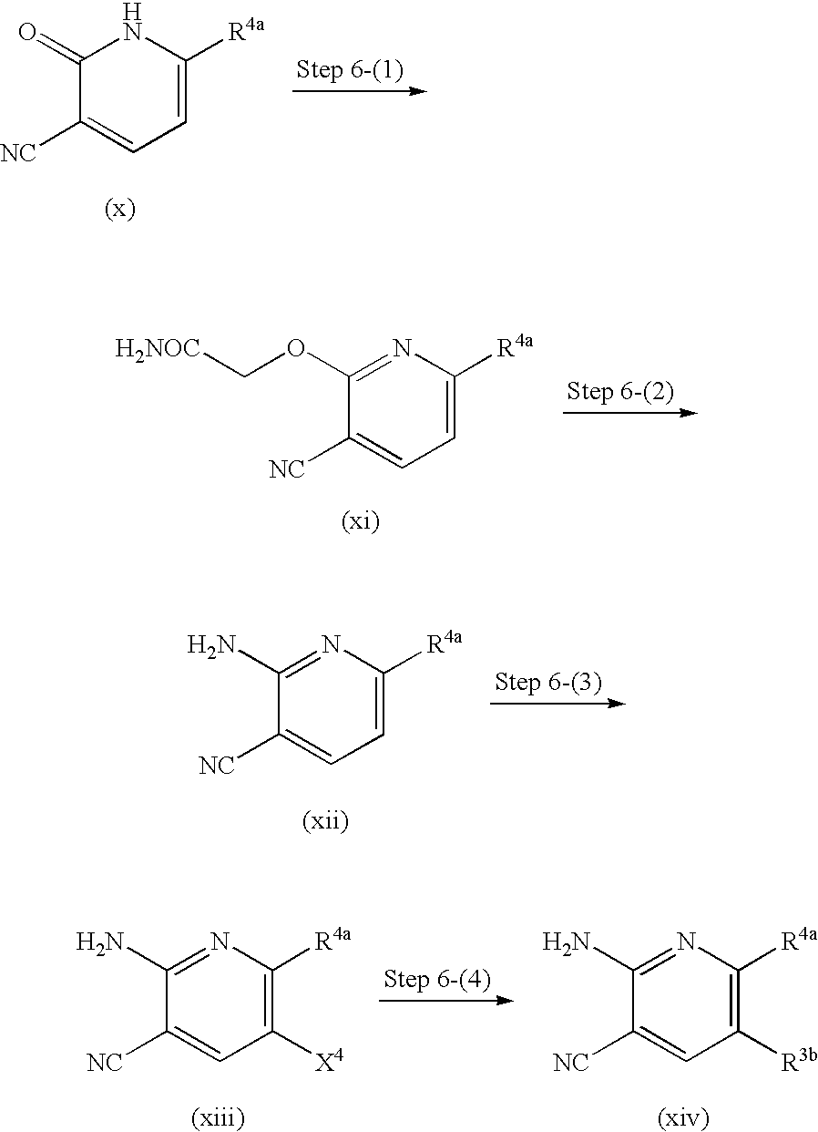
C1(=O)C([NC])=CC=C([R4a])N1.N1=C(OC[H2NOC])C([NC])=CC=C1[R4a].C1(N)=NC([R4a])=CC=C1[NC].C1(N)=NC([R4a])=C([X4])C=C1[NC].C1(N)=NC([R4a])=C([R3b])C=C1[NC]
